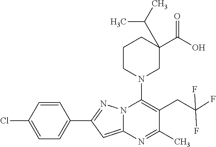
C1=CC(Cl)=CC=C1C1=NN2C(=C1)N=C(C)C(CC(F)(F)F)=C2N1CC(C(O)=O)(C(C)C)CCC1
